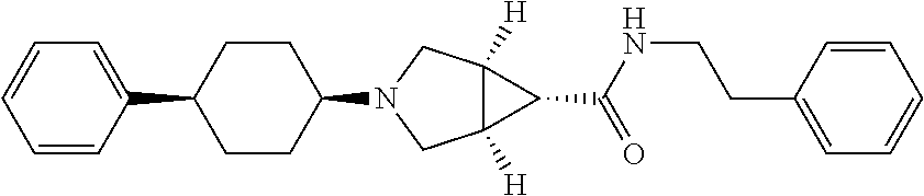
C1=CC(C2CCC(N3CC4([H])C([H])(C3)C4C(NCCC3=CC=CC=C3)=O)CC2)=CC=C1
